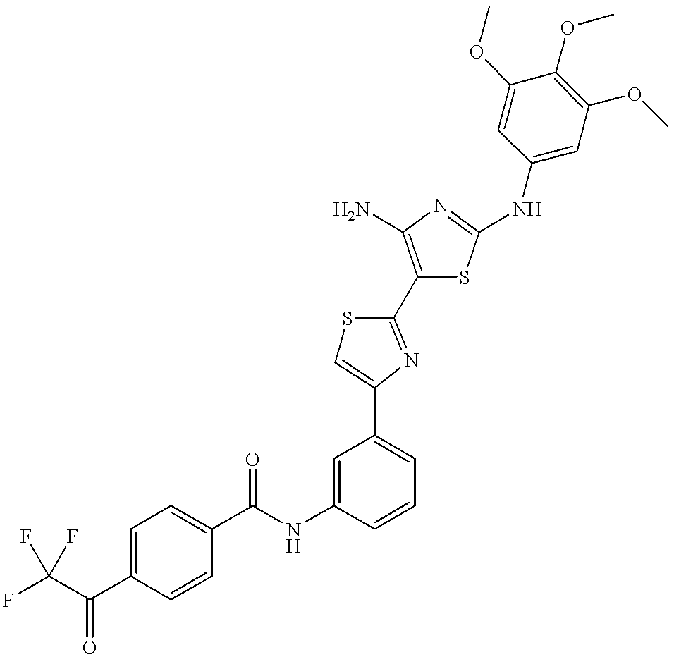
C(NC1=CC(C2=CSC(C3=C(N)N=C(NC4=CC(OC)=C(OC)C(OC)=C4)S3)=N2)=CC=C1)(=O)C1=CC=C(C(C(F)(F)F)=O)C=C1
